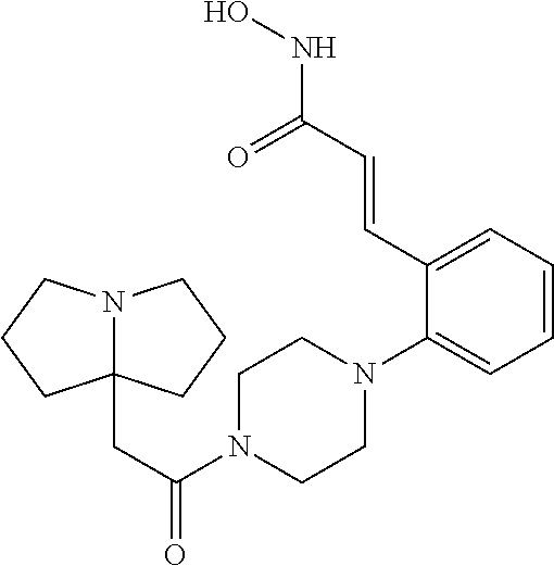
N12C(CC(=O)N3CCN(C4=CC=CC=C4C=CC(NO)=O)CC3)(CCC1)CCC2
